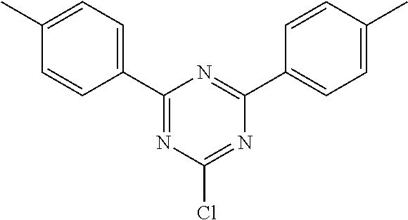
C1(C2=CC=C(C)C=C2)=NC(Cl)=NC(C2=CC=C(C)C=C2)=N1
